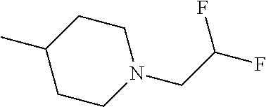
C1(C)CCN(CC(F)F)CC1
